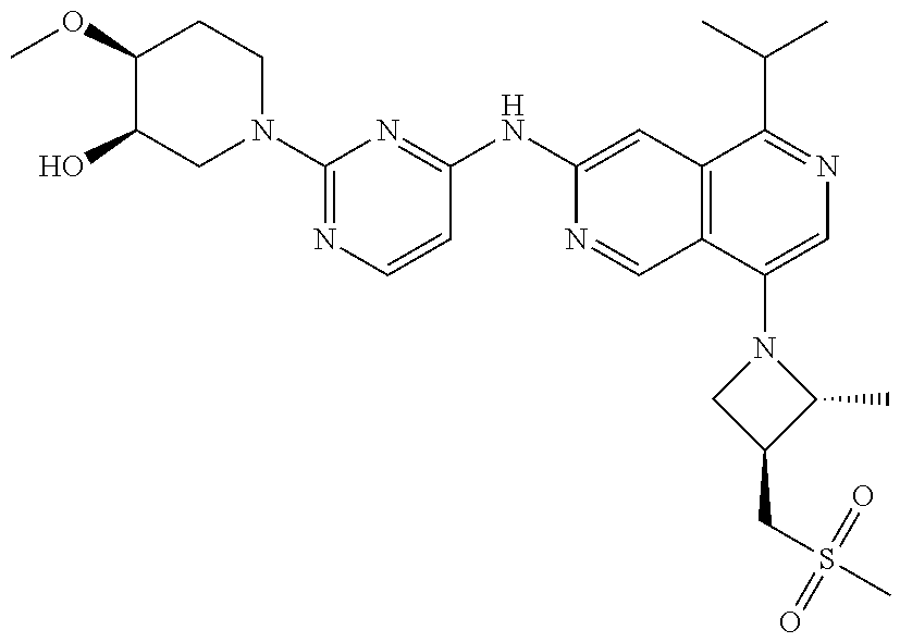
C1(OC)C(O)CN(C2=NC=CC(NC3=CC4=C(C=N3)C(N3CC(CS(C)(=O)=O)C3C)=CN=C4C(C)C)=N2)CC1
